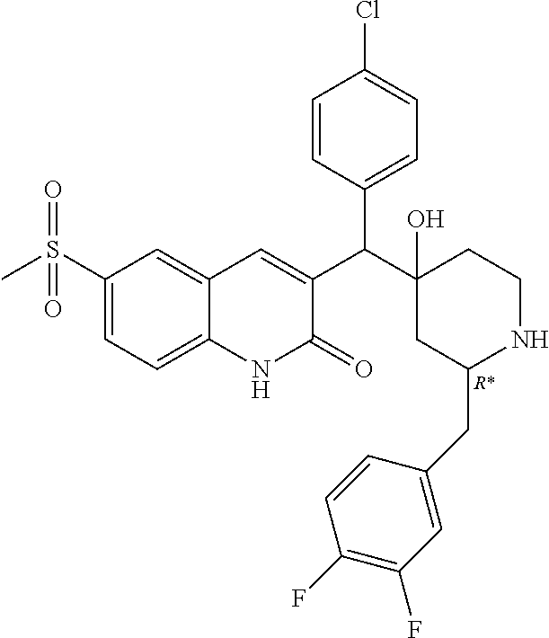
C1(S(C)(=O)=O)=CC=C2C(=C1)C=C(C(C1(O)CC(CC3=CC(F)=C(F)C=C3)NCC1)C1=CC=C(Cl)C=C1)C(=O)N2.[R*]
